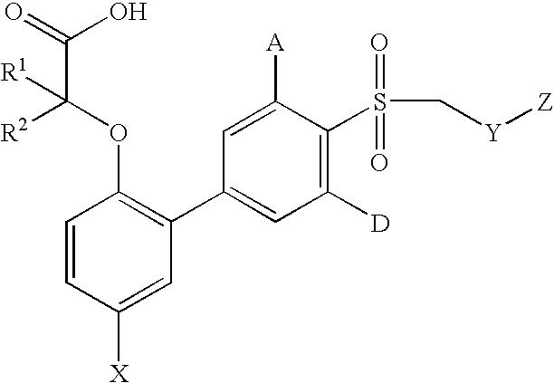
C1=CC([X])=CC(C2=CC([D])=C(S(C[Y][Z])(=O)=O)C([A])=C2)=C1OC(C(=O)O)([R2])[R1]
